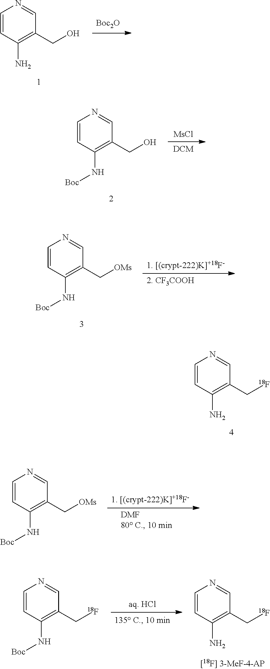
C1=CC(N)=C(C[18F])C=N1.C1=CC(N)=C(CO)C=N1.[Boc2O].C1=CC(N[Boc])=C(CO)C=N1.[MsCl].[DCM].C1=CC(N[Boc])=C(C[OMs])C=N1.C1=CC(N[Boc])=C(C[OMs])C=N1.C1=CC(N)=C(C[18F])C=N1.C1=CC(N[Boc])=C(C[18F])C=N1
